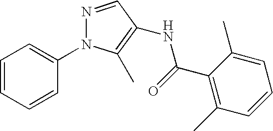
C1=CC=CC(N2N=CC(NC(C3=C(C)C=CC=C3C)=O)=C2C)=C1
